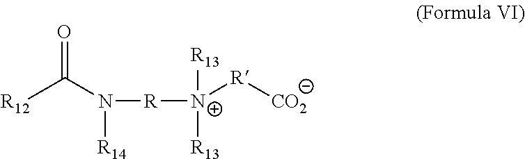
[R12]C(N([R14])[R][N+]([R13])([R13])[R][CO2])=O
